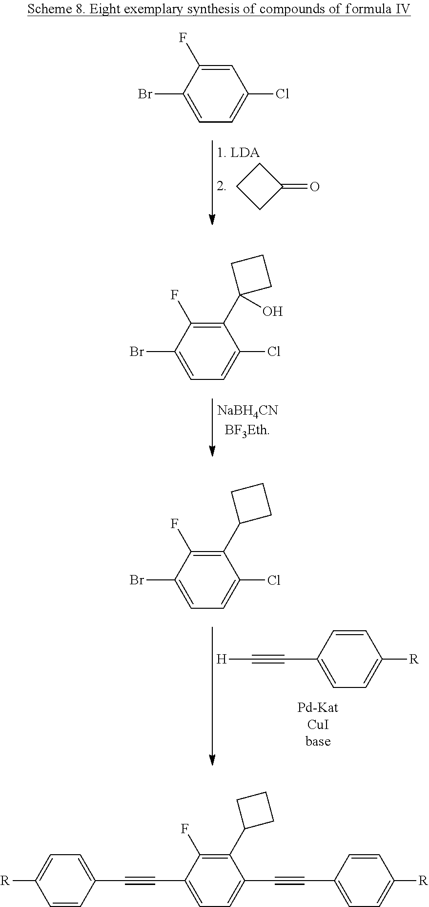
C1(F)=CC(Cl)=CC=C1Br.C1CCC1=O.C1(F)=C(C2(O)CCC2)C(Cl)=CC=C1Br.C([H])#CC1=CC=C([R])C=C1.C1(F)=C(C2CCC2)C(Cl)=CC=C1Br.C1=CC(C#CC2=CC=C(C#CC3=CC=C([R])C=C3)C(C3CCC3)=C2F)=CC=C1[R]
